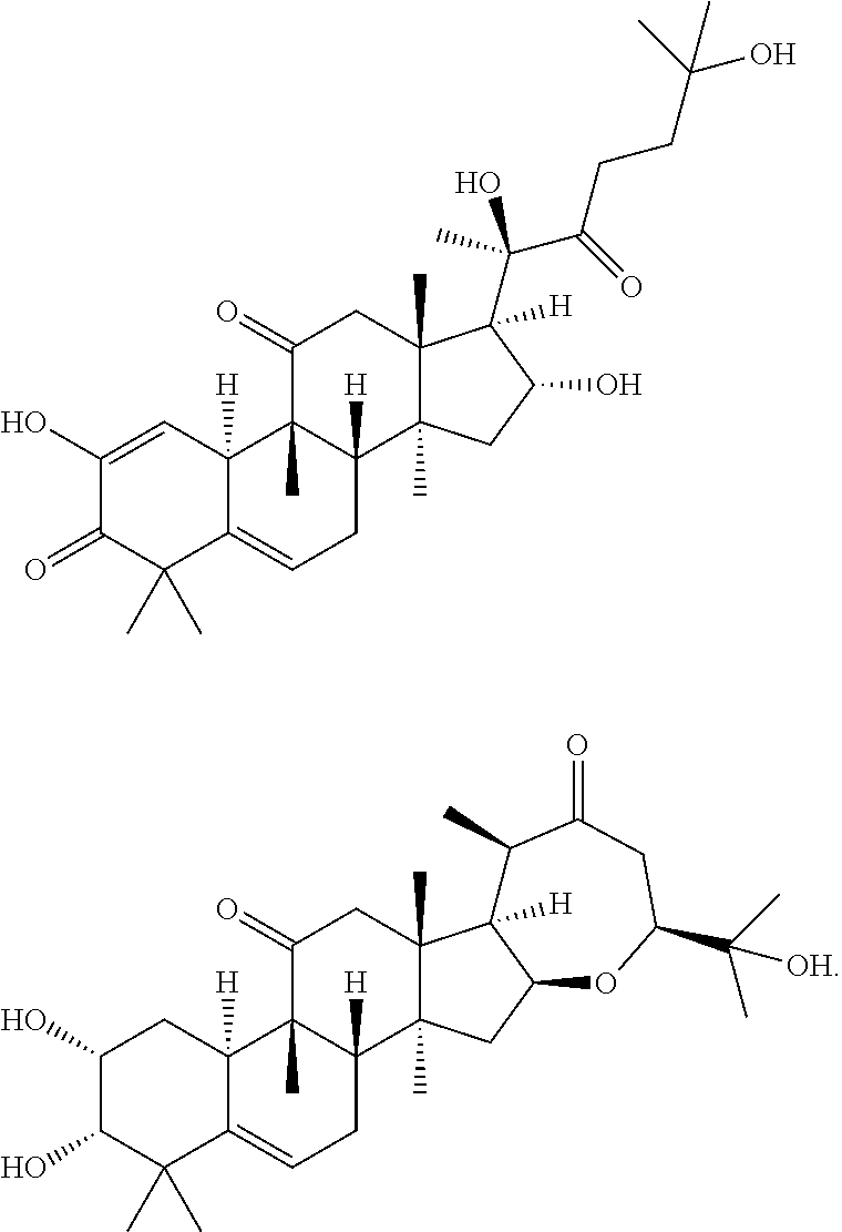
C1(O)=CC2([H])C(=CCC3([H])C2(C)C(=O)CC2(C)C3(C)CC(O)C2([H])C(O)(C(=O)CCC(O)(C)C)C)C(C)(C)C1=O.C1(O)C(O)C(C)(C)C2=CCC3([H])C(C)(C2([H])C1)C(=O)CC1(C)C3(C)CC2C1([H])C(C)C(=O)CC(C(C)(C)[OH])O2
